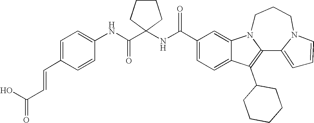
C1(C(NC2(C(NC3=CC=C(C=CC(=O)O)C=C3)=O)CCCC2)=O)=CC=C2C(=C1)N1C(=C2C2CCCCC2)C2=CC=CN2CCC1
